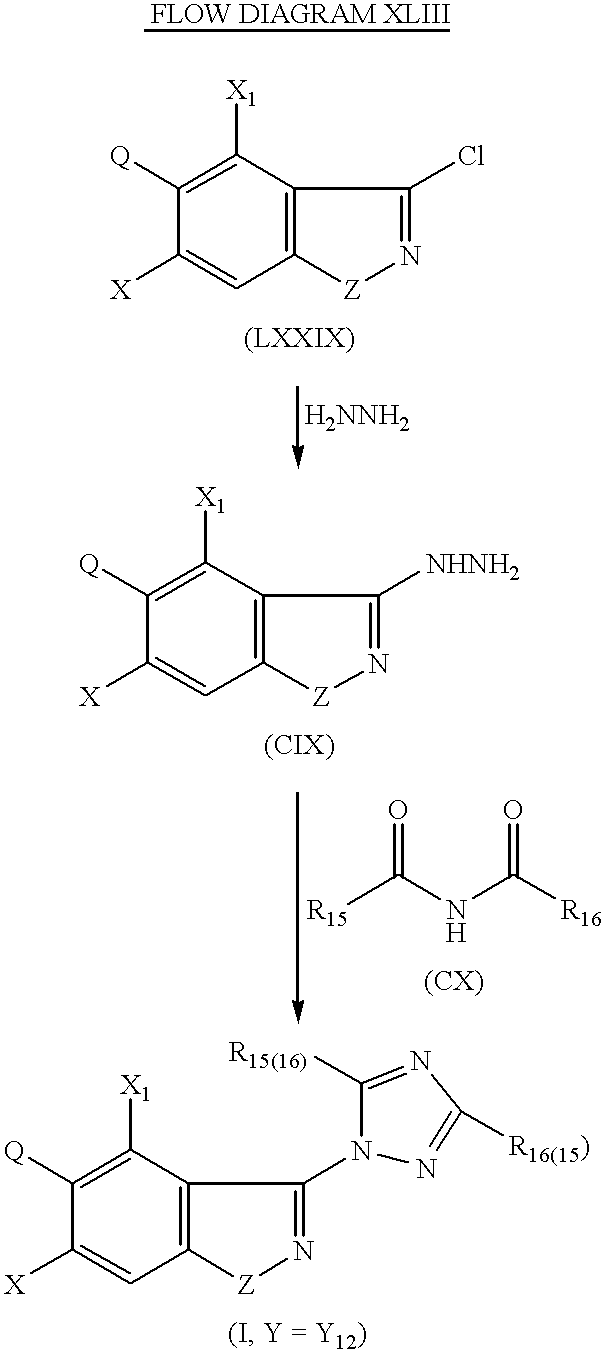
C12=C(C([X1])=C([Q])C([X])=C1)C(Cl)=N[Z]2.[R15]C(NC([R16])=O)=O.C12=C(C([X1])=C([Q])C([X])=C1)C([NHNH2])=N[Z]2.C12=C(C([X1])=C([Q])C([X])=C1)C(N1N=C([R16(15)])N=C1[R15(16)])=N[Z]2
